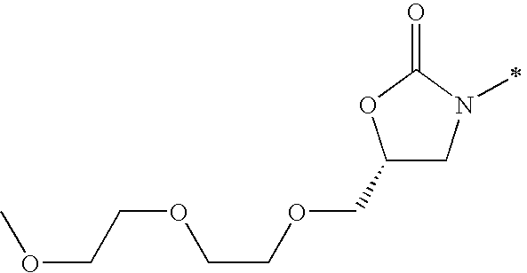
C1(COCCOCCOC)CN(C)C(=O)O1
